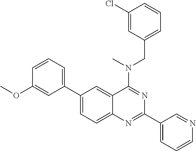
C1(C2=CC=CC(OC)=C2)=CC=C2C(=C1)C(N(CC1=CC=CC(Cl)=C1)C)=NC(C1=CC=CN=C1)=N2
